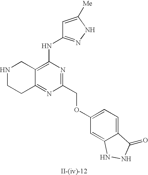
C12=C(NC3=NNC([Me])=C3)N=C(COC3=CC=C4C(=C3)NNC4=O)N=C1CCNC2
